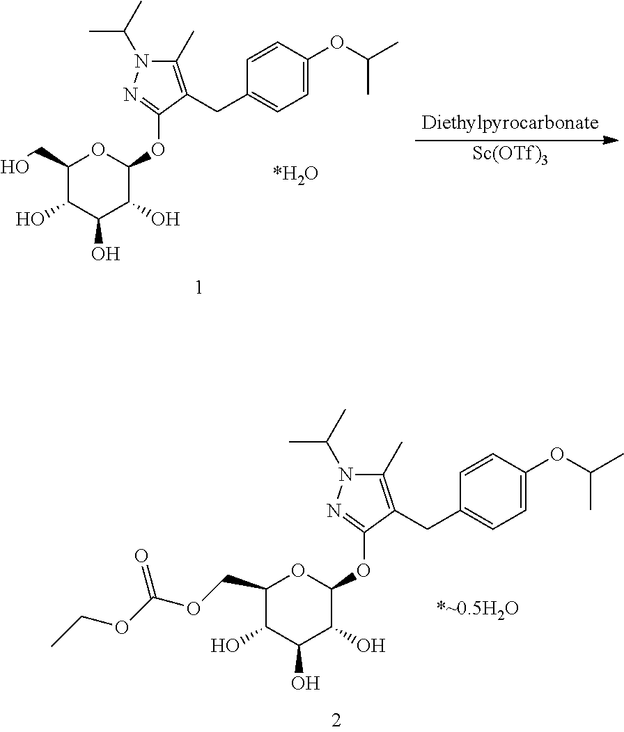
C1=C(OC(C)C)C=CC(CC2=C(C)N(C(C)C)N=C2OC2OC(COC(OCC)=O)C(O)C(O)C2O)=C1.[Sc(OTf)3].C1=C(OC(C)C)C=CC(CC2=C(C)N(C(C)C)N=C2OC2OC(CO)C(O)C(O)C2O)=C1
